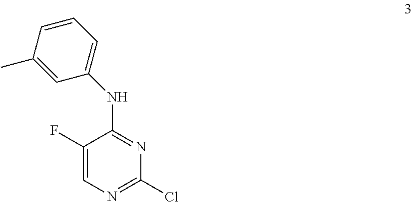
C1(F)=CN=C(Cl)N=C1NC1=CC=CC(C)=C1
